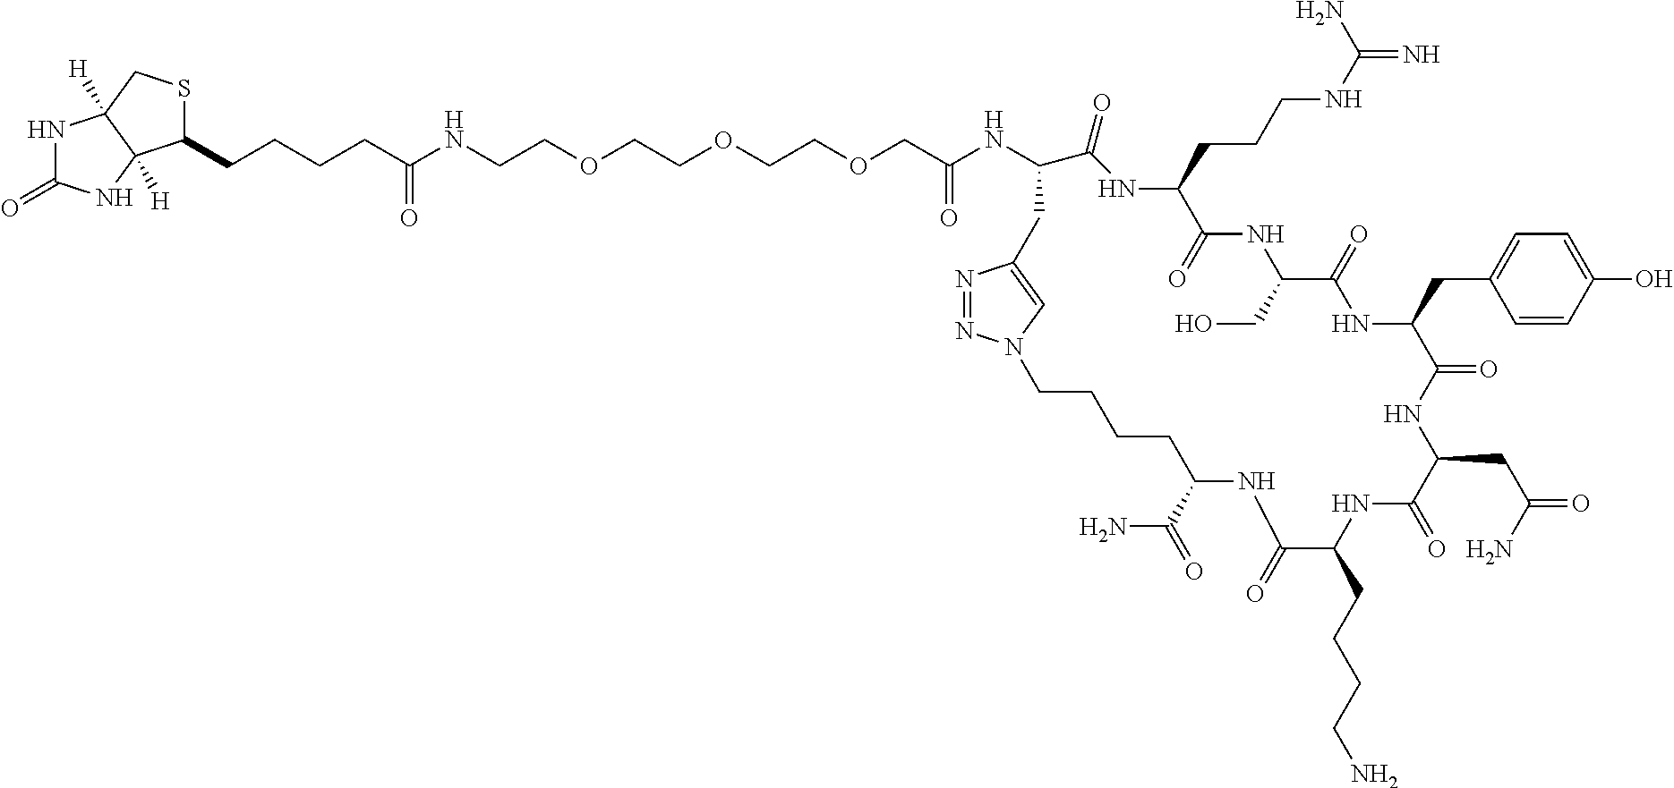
C(CCCC(NCCOCCOCCOCC(NC1C(=O)NC(CCCNC(=N)N)C(=O)NC(CO)C(=O)NC(CC2=CC=C(O)C=C2)C(=O)NC(CC(=O)N)C(=O)NC(CCCCN)C(=O)NC(C(=O)N)CCCCN2N=NC(=C2)C1)=O)=O)C1C2([H])NC(=O)NC2([H])CS1
